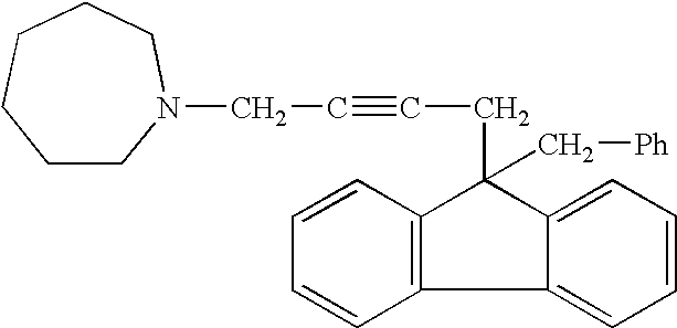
C1CN(CC#CCC2(C[Ph])C3=C(C4=CC=CC=C24)C=CC=C3)CCCC1
